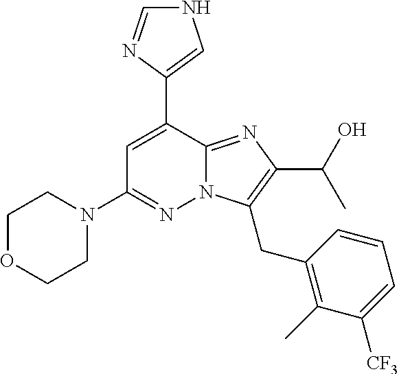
C1(C2=CC(N3CCOCC3)=NN3C2=NC(C(O)C)=C3CC2=C(C)C([CF3])=CC=C2)=CNC=N1
